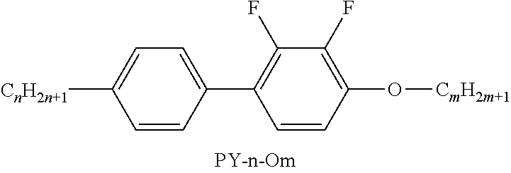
C1=CC(C2=C(F)C(F)=C(O[CmH2m+1])C=C2)=CC=C1[CnH2n+1]
